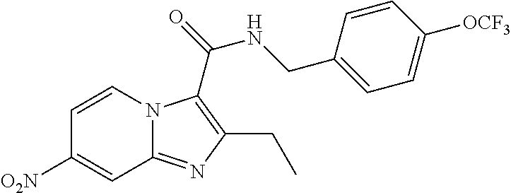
C1=CN2C(=NC(CC)=C2C(=O)NCC2=CC=C([OCF3])C=C2)C=C1[O2N]
